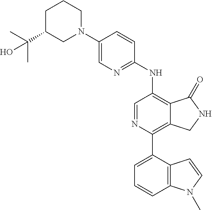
C1(N2CCCC(C(C)(C)O)C2)=CN=C(NC2=C3C(=C(C4=CC=CC5=C4C=CN5C)N=C2)CNC3=O)C=C1
